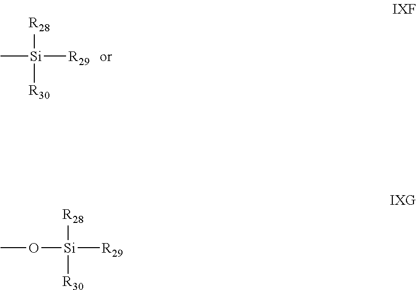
C[Si]([R29])([R28])[R30].O([Si]([R29])([R28])[R30])C
